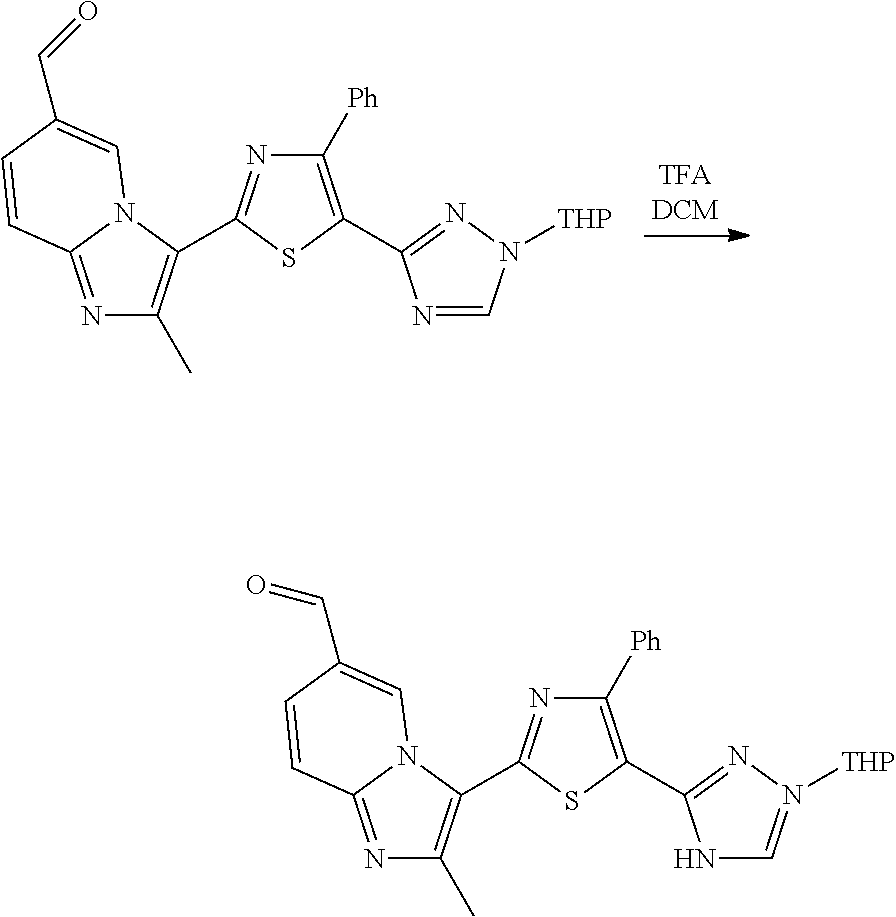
N1=C2N(C(C3=NC([Ph])=C(C4=NN([THP])C=N4)S3)=C1C)C=C(C=O)C=C2.N1=C2N(C(C3=NC([Ph])=C(C4=NN([THP])=CN4)S3)=C1C)C=C(C=O)C=C2
